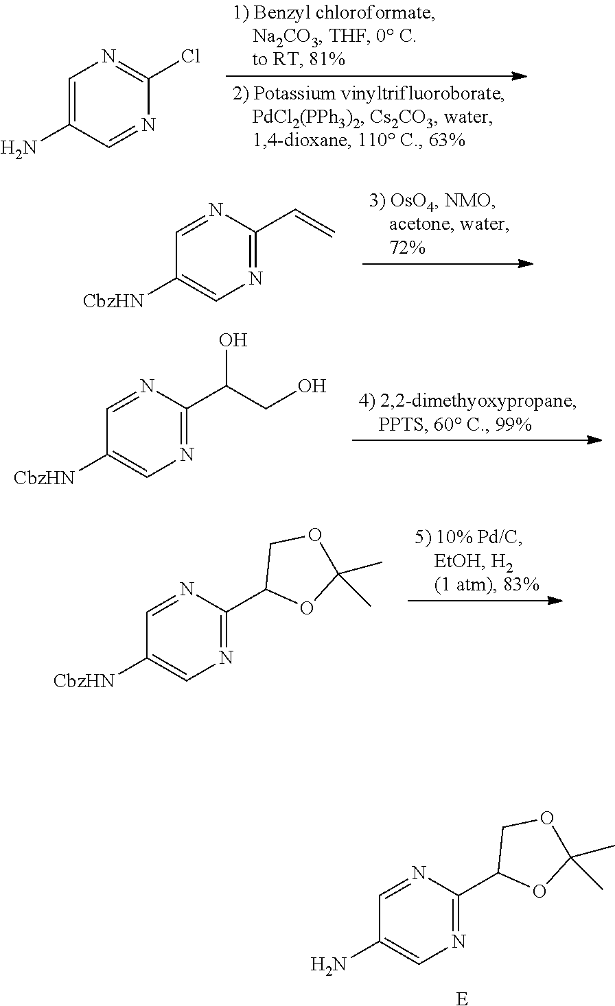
C1(N)=CN=C(Cl)N=C1.C1([CbzHN])=CN=C(C=C)N=C1.C1([CbzHN])=CN=C(C(CO)O)N=C1.C1([CbzHN])=CN=C(C2OC(C)(C)OC2)N=C1.[E].C1(N)=CN=C(C2OC(C)(C)OC2)N=C1
